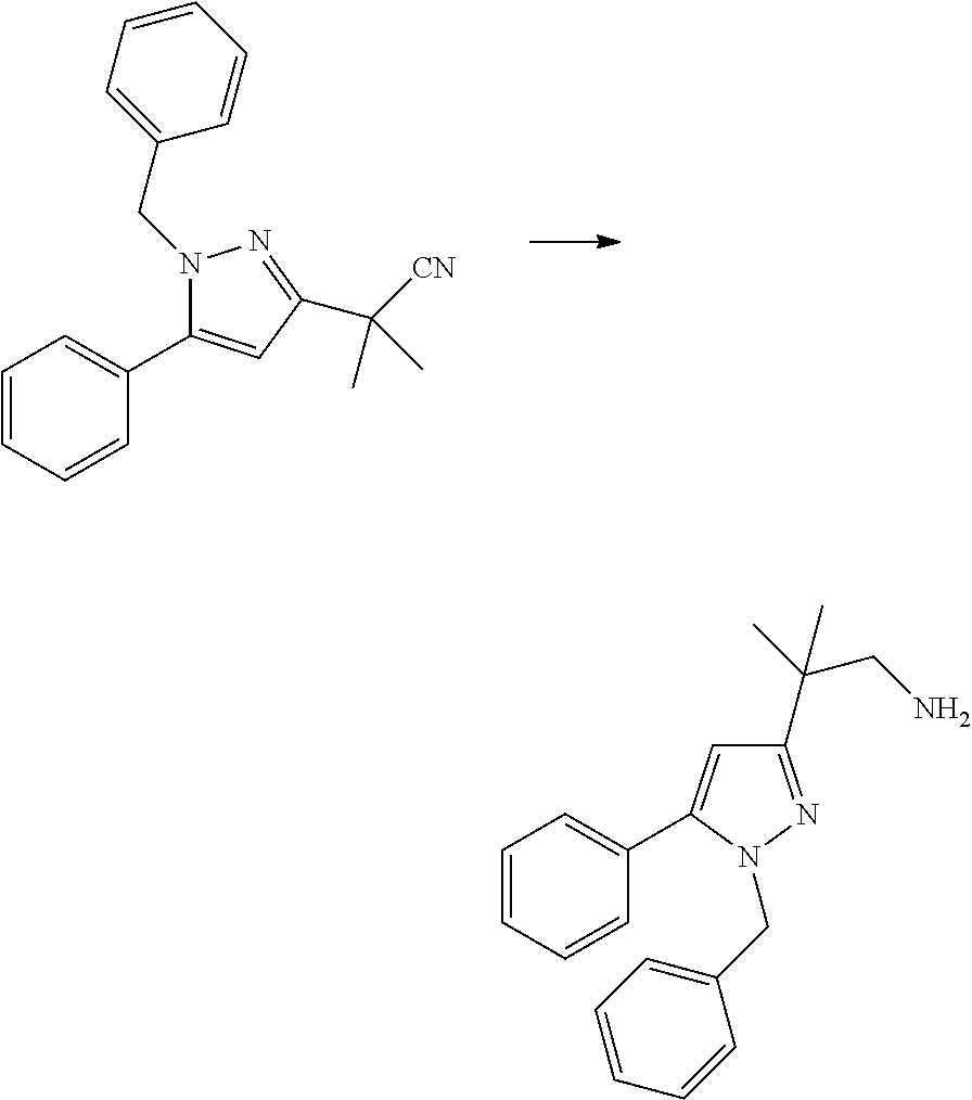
C1(C2=CC(C([CN])(C)C)=NN2CC2=CC=CC=C2)=CC=CC=C1.C1=CC=CC(C2=CC(C(CN)(C)C)=NN2CC2=CC=CC=C2)=C1
